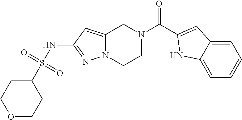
S(NC1=NN2C(=C1)CN(C(=O)C1=CC3=CC=CC=C3N1)CC2)(C1CCOCC1)(=O)=O
